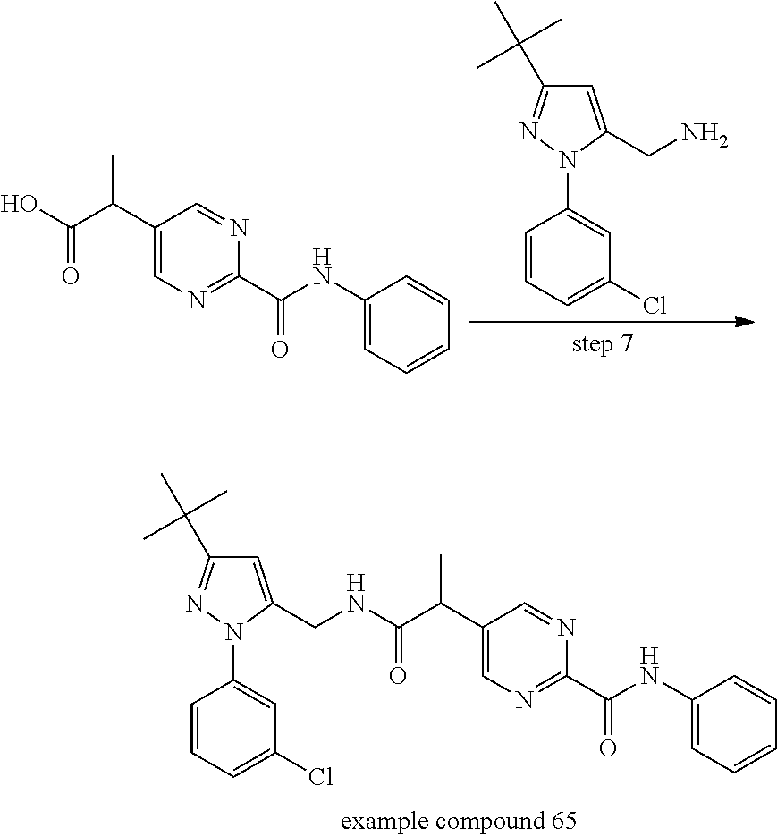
C1=C(CN)N(C2=CC(Cl)=CC=C2)N=C1C(C)(C)C.C1(C(C(O)=O)C)=CN=C(C(NC2=CC=CC=C2)=O)N=C1.C1(C(C(=O)NCC2=CC(C(C)(C)C)=NN2C2=CC(Cl)=CC=C2)C)=CN=C(C(NC2=CC=CC=C2)=O)N=C1
